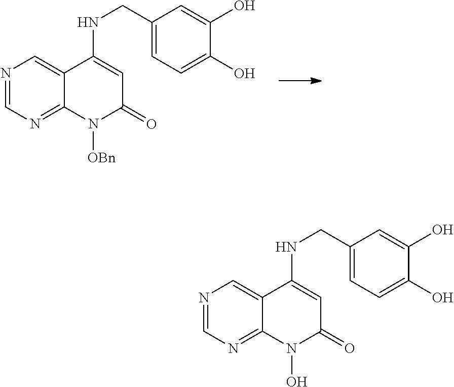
N1=CN=C2C(=C1)C(NCC1=CC=C(O)C(O)=C1)=CC(=O)N2[OBn].N1=CN=C2C(=C1)C(NCC1=CC=C(O)C(O)=C1)=CC(=O)N2O
